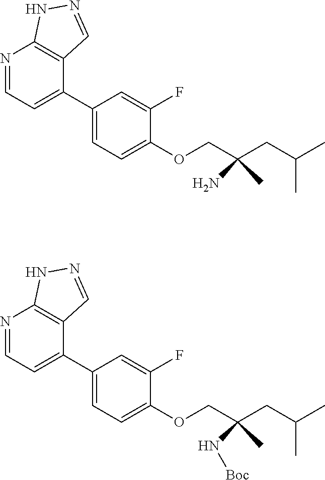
N1=CC=C(C2=CC=C(OCC(CC(C)C)(N[Boc])C)C(F)=C2)C2=C1NN=C2.N1=CC=C(C2=CC=C(OCC(CC(C)C)(N)C)C(F)=C2)C2=C1NN=C2
